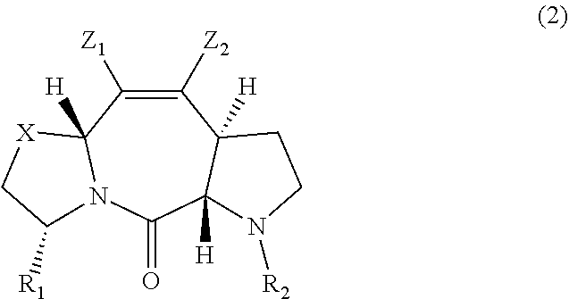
C1([Z2])=C([Z1])C2([H])N(C(=O)C3([H])C1([H])CCN3[R2])C([R1])C[X]2
